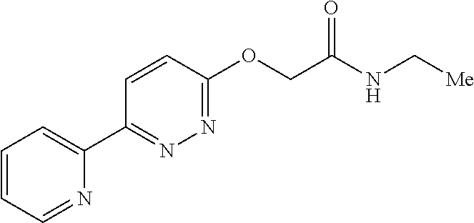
C1=CC=NC(C2=NN=C(OCC(NC[Me])=O)C=C2)=C1
